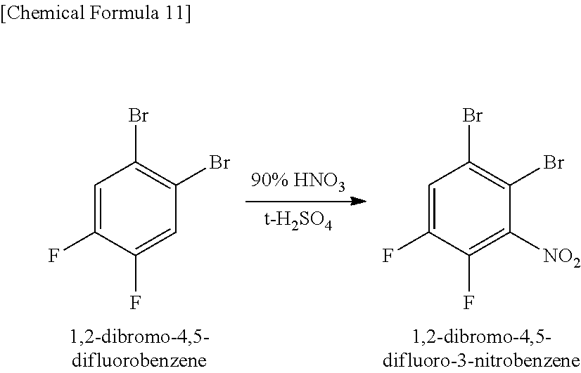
C1=C(F)C(F)=CC(Br)=C1Br.C1=C(F)C(F)=C([NO2])C(Br)=C1Br
